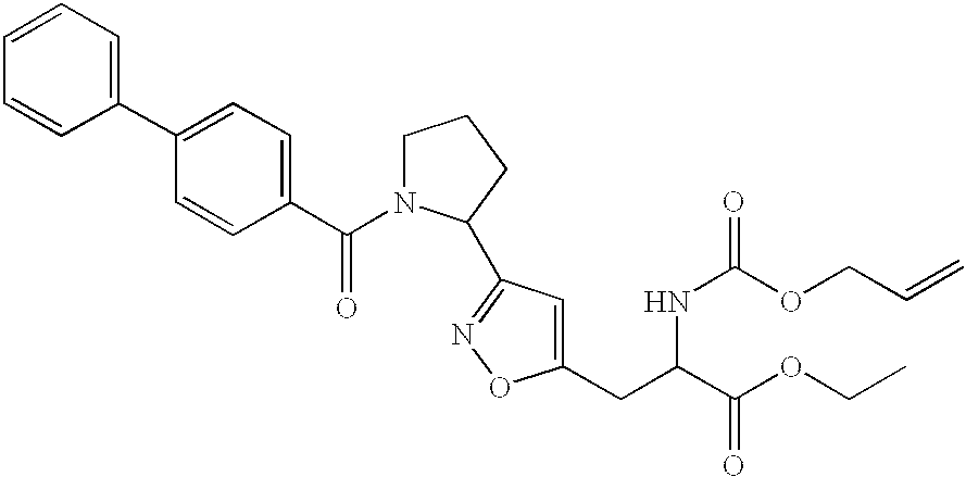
C1(C2=CC=C(C(N3CCCC3C3=NOC(CC(C(OCC)=O)NC(OCC=C)=O)=C3)=O)C=C2)=CC=CC=C1
